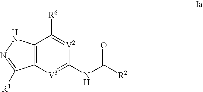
C12=C(NN=C1[R1])C([R6])=[V2]C(NC([R2])=O)=[V3]2
